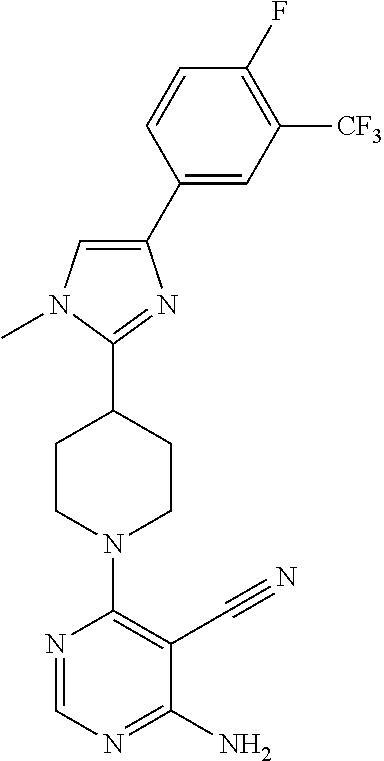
C1(C2=CC([CF3])=C(F)C=C2)=CN(C)C(C2CCN(C3=C(C#N)C(N)=NC=N3)CC2)=N1
